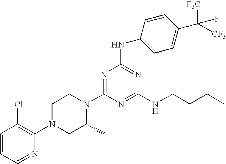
C1=CC=NC(N2CC(C)N(C3=NC(NC4=CC=C(C([F3C])([CF3])F)C=C4)=NC(NCCCC)=N3)CC2)=C1Cl
